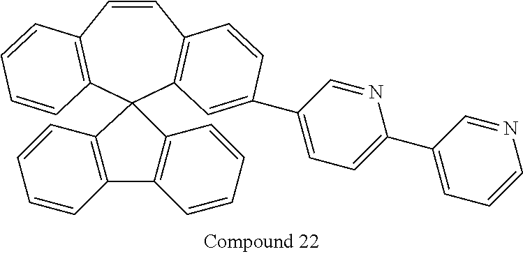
C1=CC2=C(C=C(C3=CC=C(C4=CC=CN=C4)N=C3)C=C2)C2(C3=C1C=CC=C3)C1=C(C3=C2C=CC=C3)C=CC=C1
